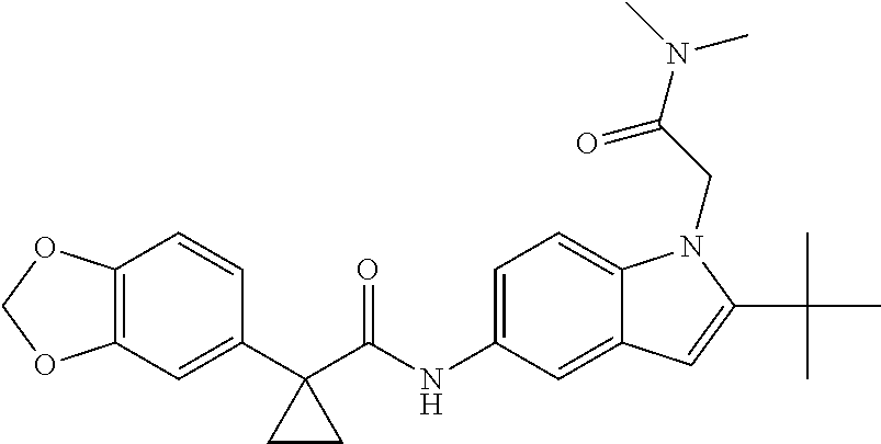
C1(C2(C(NC3=CC=C4C(=C3)C=C(C(C)(C)C)N4CC(N(C)C)=O)=O)CC2)=CC2=C(C=C1)OCO2
